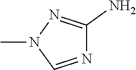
N1=CN(C)N=C1N
